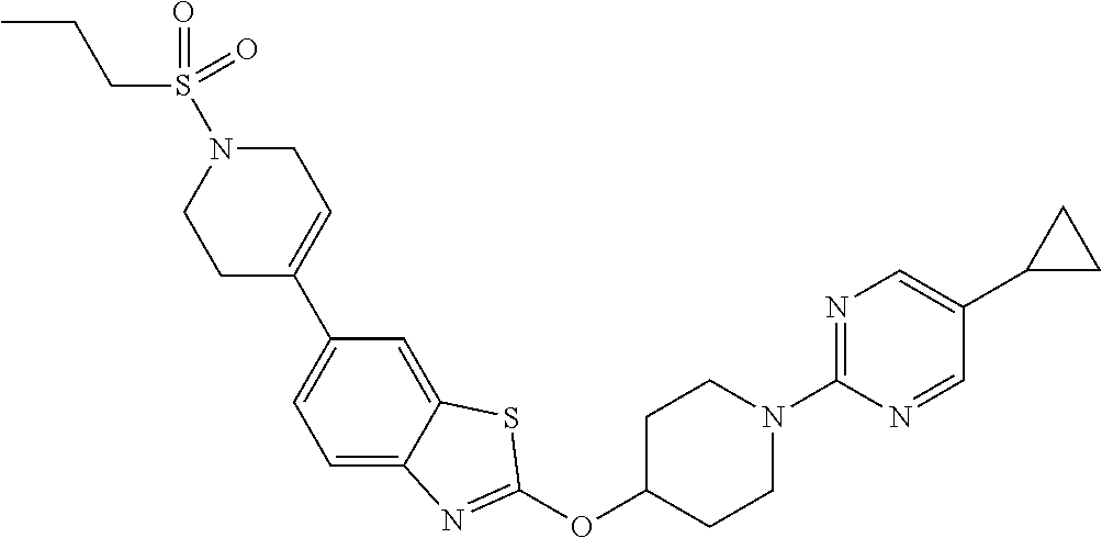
C1C(C2=CC=C3C(=C2)SC(OC2CCN(C4=NC=C(C5CC5)C=N4)CC2)=N3)=CCN(S(=O)(CCC)=O)C1
